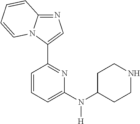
N1=C2N(C(C3=NC(N(C4CCNCC4)[H])=CC=C3)=C1)C=CC=C2
